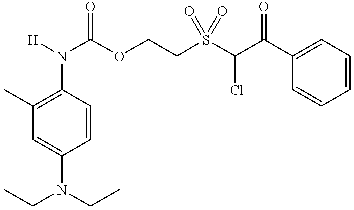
C1(N([H])C(OCCS(C(C(C2=CC=CC=C2)=O)Cl)(=O)=O)=O)=C(C)C=C(N(CC)CC)C=C1
